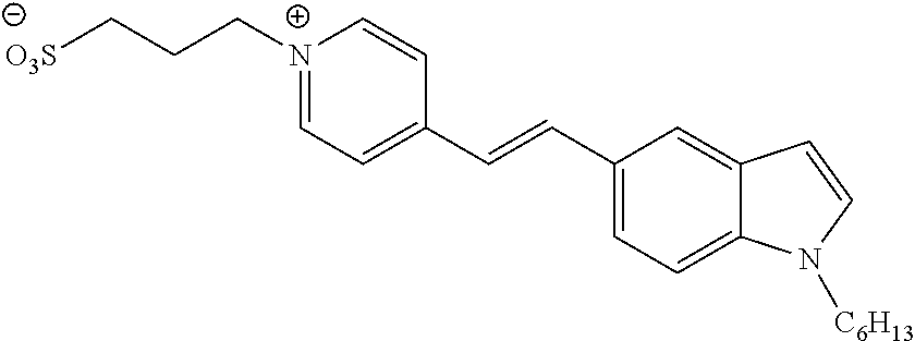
[O3S]CCC[N+]1=CC=C(C=CC2=CC=C3C(=C2)C=CN3[C6H13])C=C1
